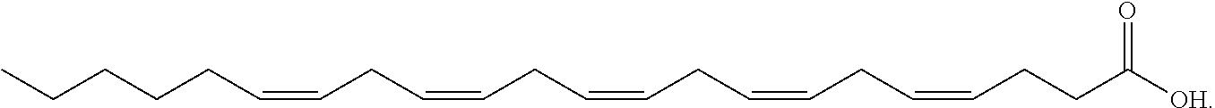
C(CC([OH])=O)C=CCC=CCC=CCC=CCC=CCCCCC
